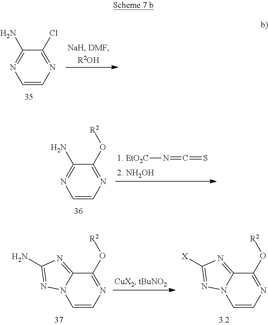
C1=CN=C(O[R2])C2=NC([X])=NN12.C1=CN=C(O[R2])C2=NC(N)=NN12.C1=CN=C(Cl)C(N)=N1.C1=CN=C(O[R2])C(N)=N1.[1. EtO2C]N=C=S
